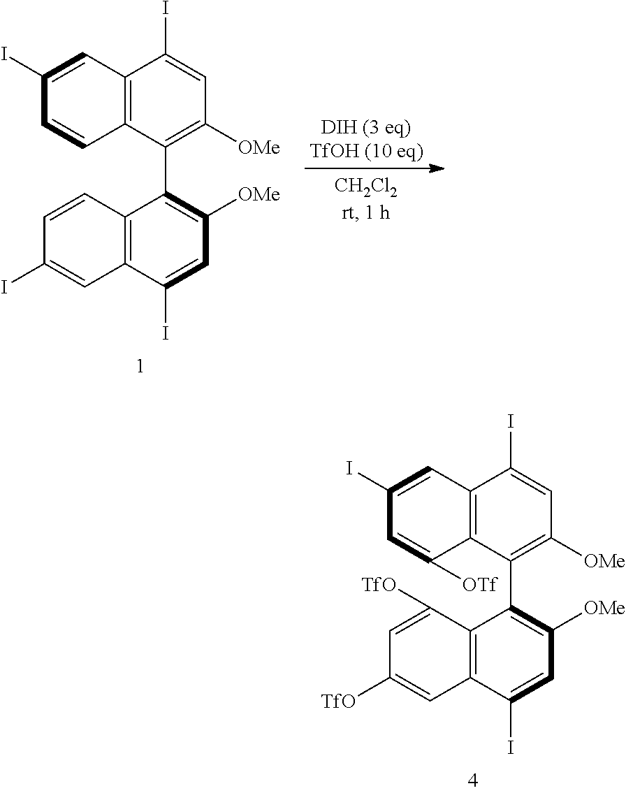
C12=C(C(C3=C([OMe])C=C(I)C4=C3C=CC(I)=C4)=C([OMe])C=C1I)C=CC(I)=C2.C12=C(C(C3=C([OMe])C=C(I)C4=C3C([TfO])=CC([TfO])=C4)=C([OMe])C=C1I)C([OTf])=CC(I)=C2
